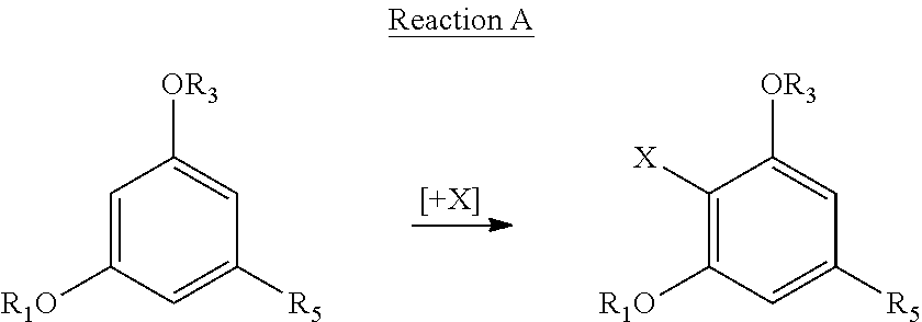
[[+X]].C1=C([R1O])C=C([R5])C=C1[OR3].C1([X])=C([R1O])C=C([R5])C=C1[OR3]
